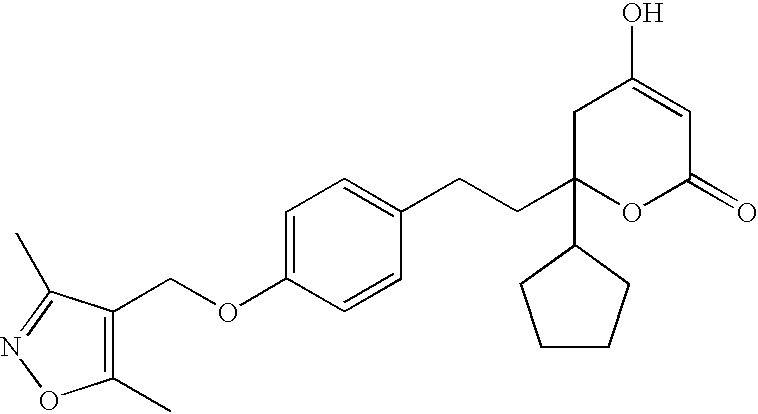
C1C(CCC2=CC=C(OCC3=C(C)ON=C3C)C=C2)(C2CCCC2)OC(=O)C=C1O
